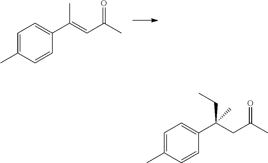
C1(C(=CC(C)=O)C)=CC=C(C)C=C1.C1(C(CC(C)=O)(CC)C)=CC=C(C)C=C1
